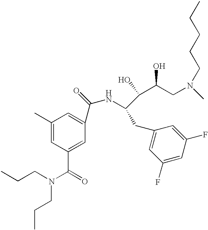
C1(C)=CC(C(=O)N(CCC)CCC)=CC(C(=O)NC(C(C(O)CN(CCCCC)C)O)CC2=CC(F)=CC(F)=C2)=C1
